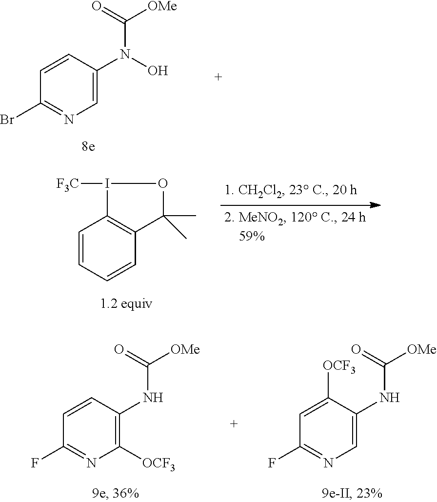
C1=C(N(O)C([OMe])=O)C=CC(Br)=N1.C1=CC=CC2=C1I([F3C])OC2(C)C.C1([OCF3])=C(NC([OMe])=O)C=CC(F)=N1.C1=C(NC([OMe])=O)C([OCF3])=CC(F)=N1
